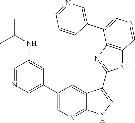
C1=NC=C(C2=CN=C3C(=C2)C(C2=NC4=C(N2)C=NC=C4C2=CN=CC=C2)=NN3)C=C1NC(C)C
